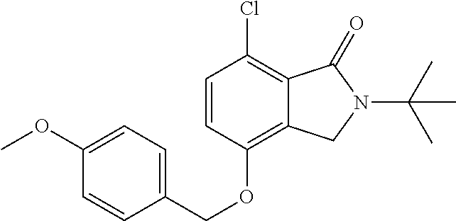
C1=CC(OCC2=CC=C(OC)C=C2)=C2C(=C1Cl)C(=O)N(C(C)(C)C)C2
